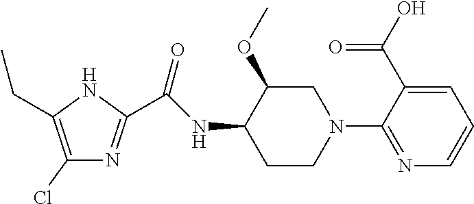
C1(Cl)=C(CC)NC(C(NC2C(OC)CN(C3=NC=CC=C3C(O)=O)CC2)=O)=N1
